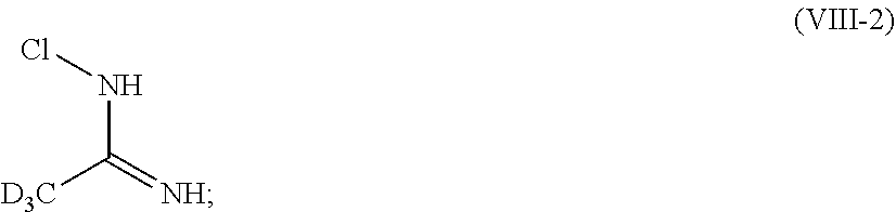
ClNC(=[NH])[D3C]
